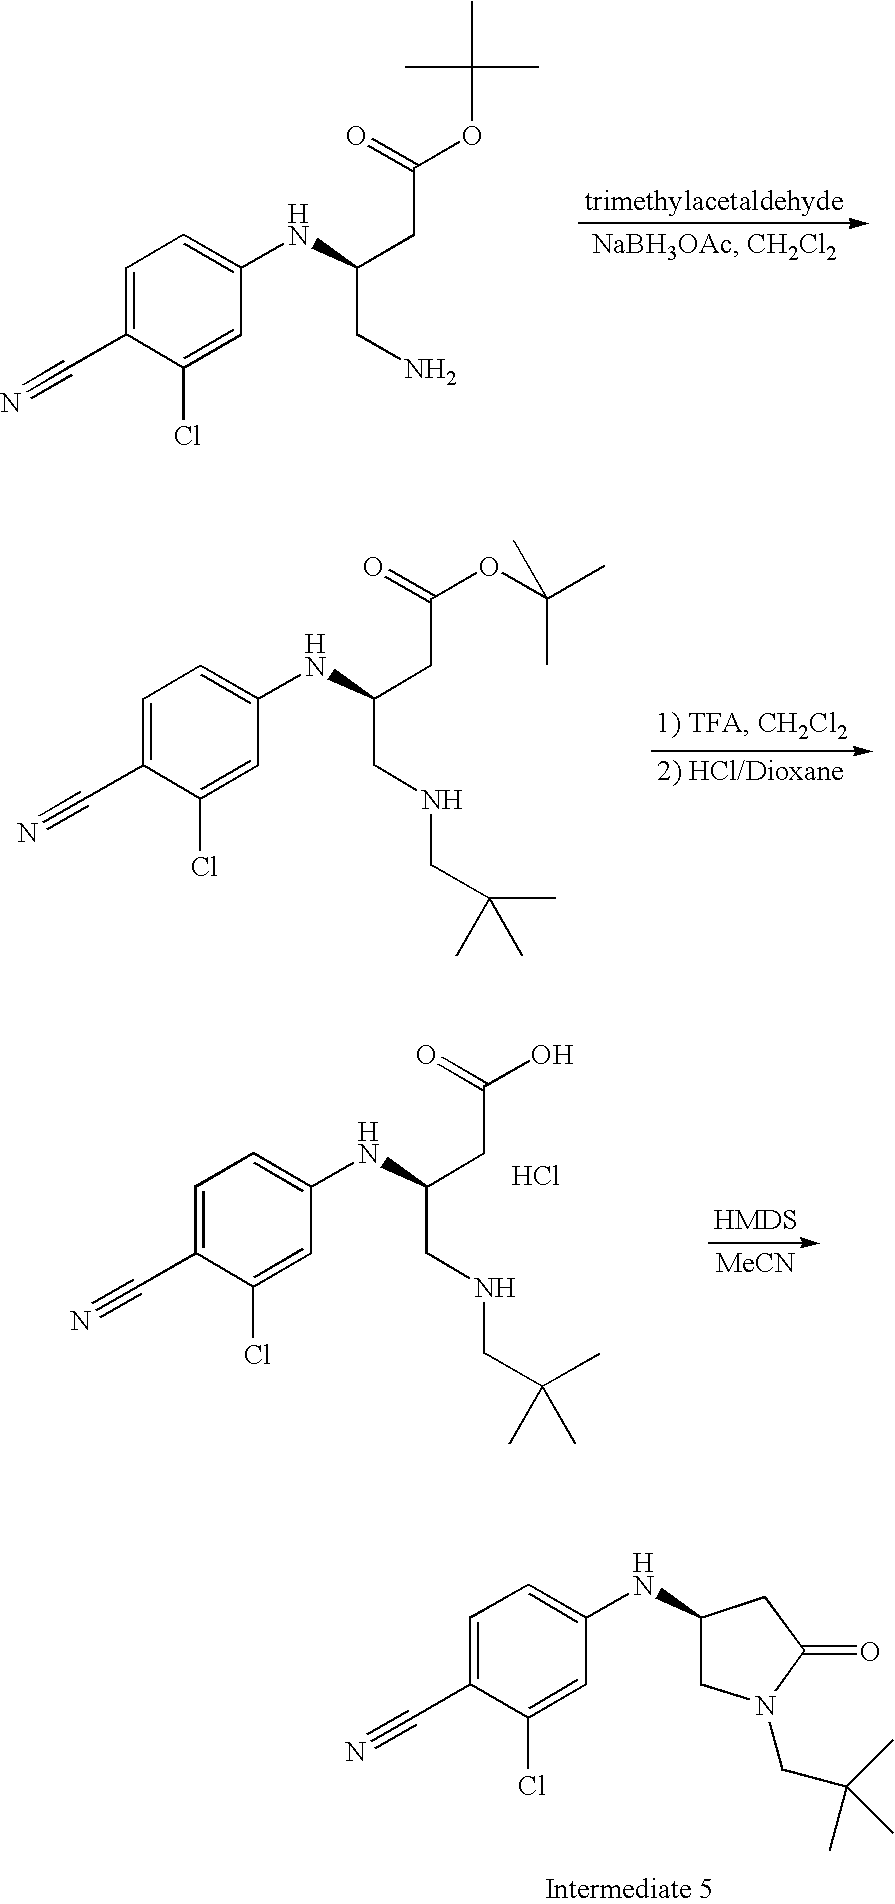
C1=C(C#N)C(Cl)=CC(NC2CN(CC(C)(C)C)C(=O)C2)=C1.C1=C(C#N)C(Cl)=CC(NC(CC(OC(C)(C)C)=O)CN)=C1.C1=C(C#N)C(Cl)=CC(NC(CC(OC(C)(C)C)=O)CNCC(C)(C)C)=C1.C1=C(C#N)C(Cl)=CC(NC(CC(O)=O)CNCC(C)(C)C)=C1.Cl.[MeCN]
